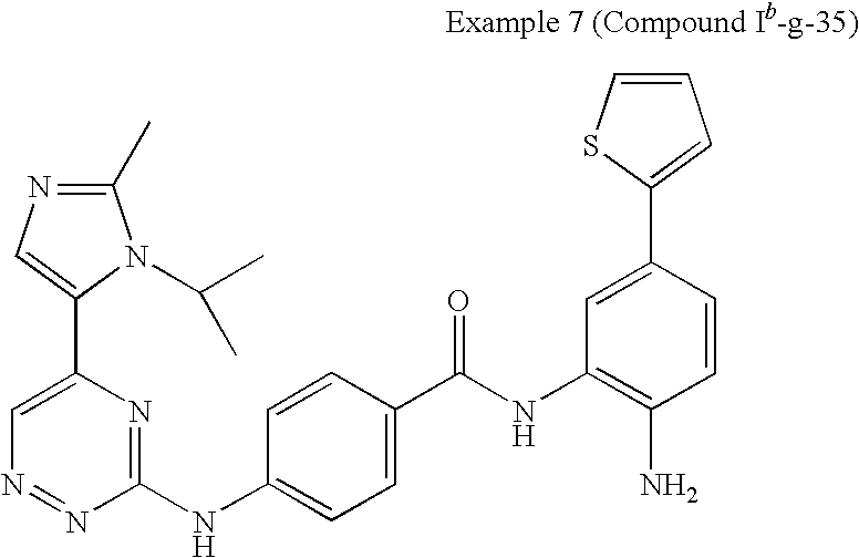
C1(C)=NC=C(C2=CN=NC(NC3=CC=C(C(NC4=C(N)C=CC(C5=CC=CS5)=C4)=O)C=C3)=N2)N1C(C)C
